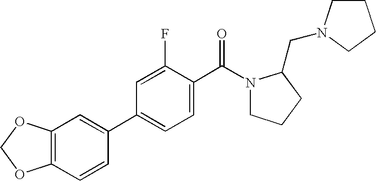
C12=C(C=CC(C3=CC=C(C(N4CCCC4CN4CCCC4)=O)C(F)=C3)=C1)OCO2
